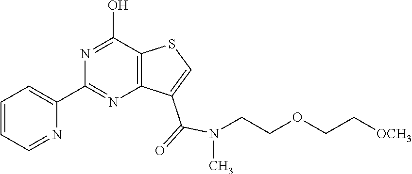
C12=C(C(O)=NC(C3=CC=CC=N3)=N1)SC=C2C(=O)N(CCOCC[OCH3])C
